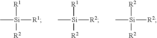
C[Si]([R1])([R2])[R1].C[Si]([R2])([R2])[R1].C[Si]([R2])([R2])[R2]
